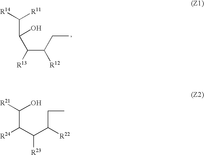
[R14]C([R11])C(O)C(C([R12])CC)[R13].[R21]C(C([R24])C([R23])C(CC)[R22])O
